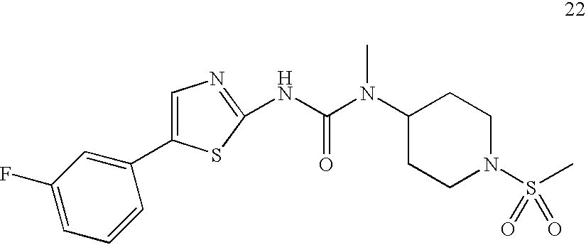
N(C(=O)N(C1CCN(S(C)(=O)=O)CC1)C)C1=NC=C(C2=CC(F)=CC=C2)S1
